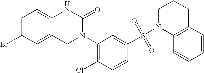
C12=CC(Br)=CC=C1NC(=O)N(C1=C(Cl)C=CC(S(N3C4=C(CCC3)C=CC=C4)(=O)=O)=C1)C2
